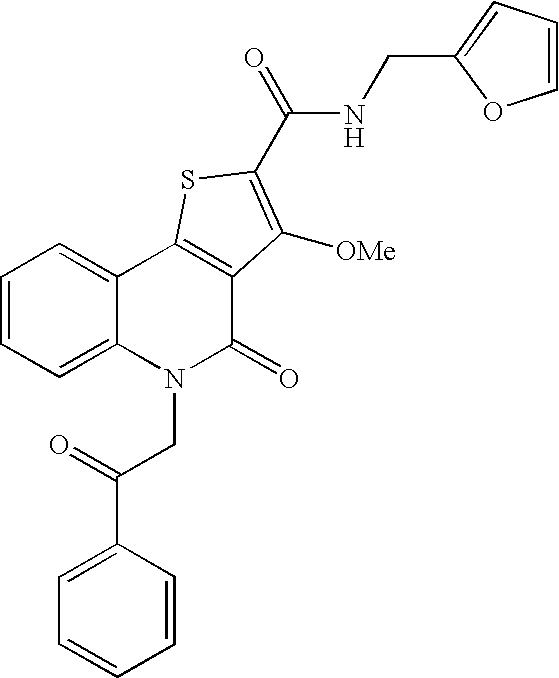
N(C(=O)C1=C([OMe])C2=C(C3=CC=CC=C3N(CC(=O)C3=CC=CC=C3)C2=O)S1)CC1=CC=CO1
